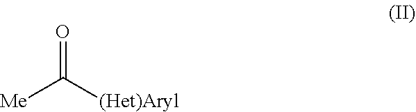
[Me]C([(Het)Aryl])=O
